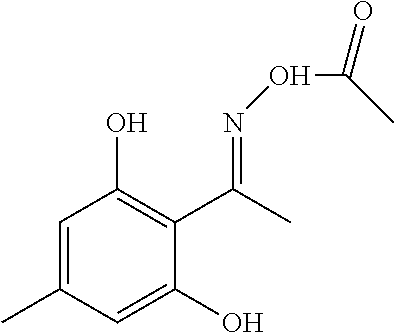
C1=C(C)C=C(O)C(C(C)=NOC(=O)C)=C1O
